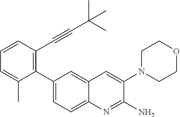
C1(C2=CC=C3C(=C2)C=C(N2CCOCC2)C(N)=N3)=C(C#CC(C)(C)C)C=CC=C1C
